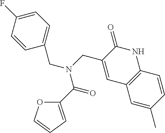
C1(CN(C(C2=CC=CO2)=O)CC2=CC3=C(NC2=O)C=CC(C)=C3)=CC=C(F)C=C1
